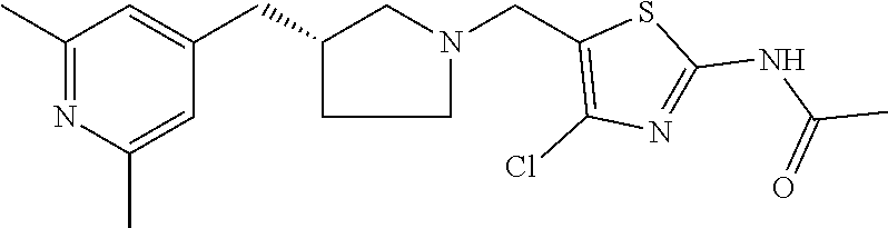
C1C(CC2=CC(C)=NC(C)=C2)CN(CC2=C(Cl)N=C(NC(C)=O)S2)C1
